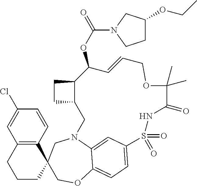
C1=CC(Cl)=CC2=C1C1(CCC2)COC2=CC=C3C=C2N(C1)CC1CCC1C(OC(N1CCC(OCC)C1)=O)C=CCOC(C)(C)C(=O)NS3(=O)=O
